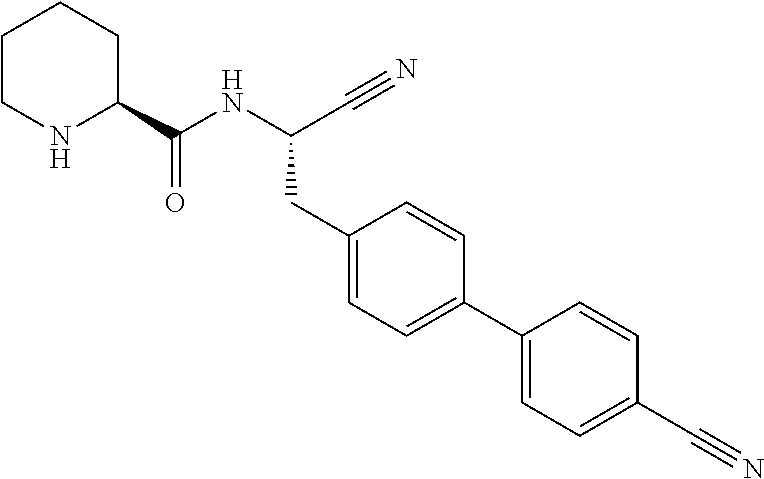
C1CNC(C(NC(C#N)CC2=CC=C(C3=CC=C(C#N)C=C3)C=C2)=O)CC1
